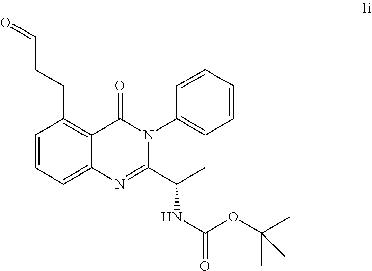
O=CCCC1=C2C(=CC=C1)N=C(C(C)NC(=O)OC(C)(C)C)N(C1=CC=CC=C1)C2=O
